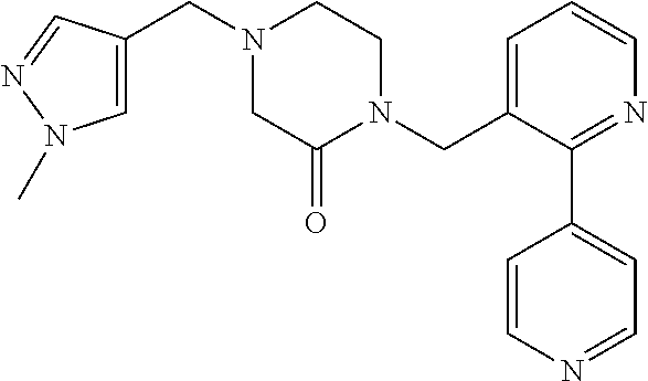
C1=C(CN2CC(=O)N(CC3=CC=CN=C3C3=CC=NC=C3)CC2)C=NN1C
